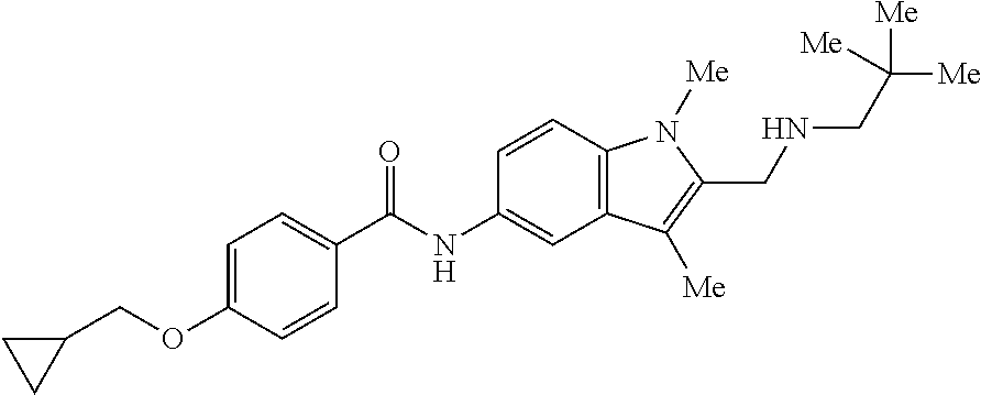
C1=C(OCC2CC2)C=CC(C(NC2=CC3=C(C=C2)N([Me])C(CNCC([Me])([Me])[Me])=C3[Me])=O)=C1
